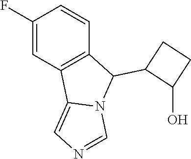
FC1=CC2=C(C=C1)C(C1C(O)CC1)N1C2=CN=C1
